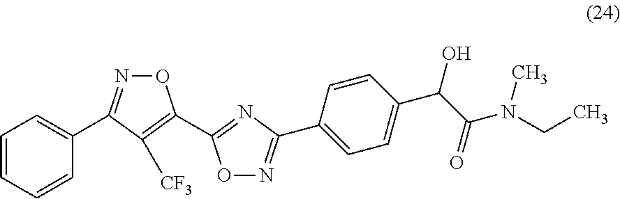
O1N=C(C2=CC=CC=C2)C([CF3])=C1C1=NC(C2=CC=C(C(C(=O)N(CC)C)O)C=C2)=NO1
